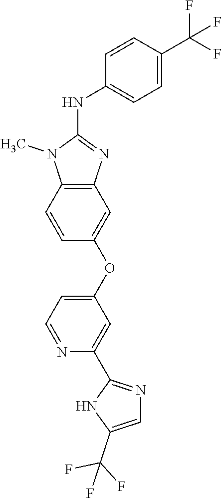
C1=C(C(F)(F)F)C=CC(NC2=NC3=C(N2C)C=CC(OC2=CC=NC(C4=NC=C(C(F)(F)F)N4)=C2)=C3)=C1
